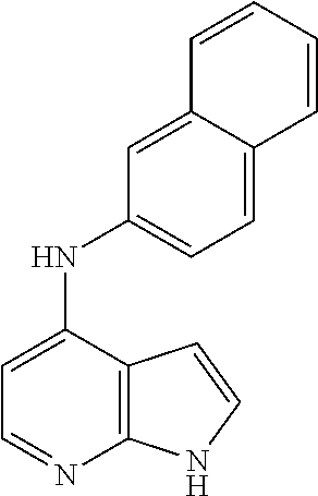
C12=C(C(NC3=CC=C4C(=C3)C=CC=C4)=CC=N1)C=CN2
